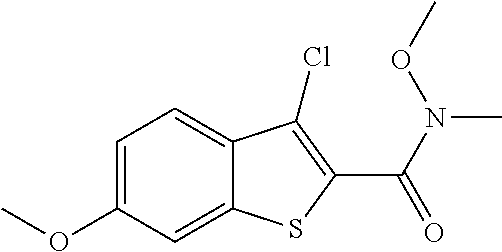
C1=C(OC)C=C2C(=C1)C(Cl)=C(C(N(C)OC)=O)S2
